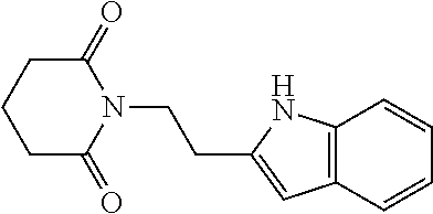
C1(=O)CCCC(=O)N1CCC1=CC2=C(C=CC=C2)N1
